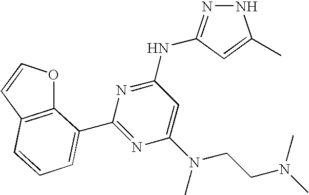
N(C1=NNC(C)=C1)C1=NC(C2=CC=CC3=C2OC=C3)=NC(N(CCN(C)C)C)=C1
